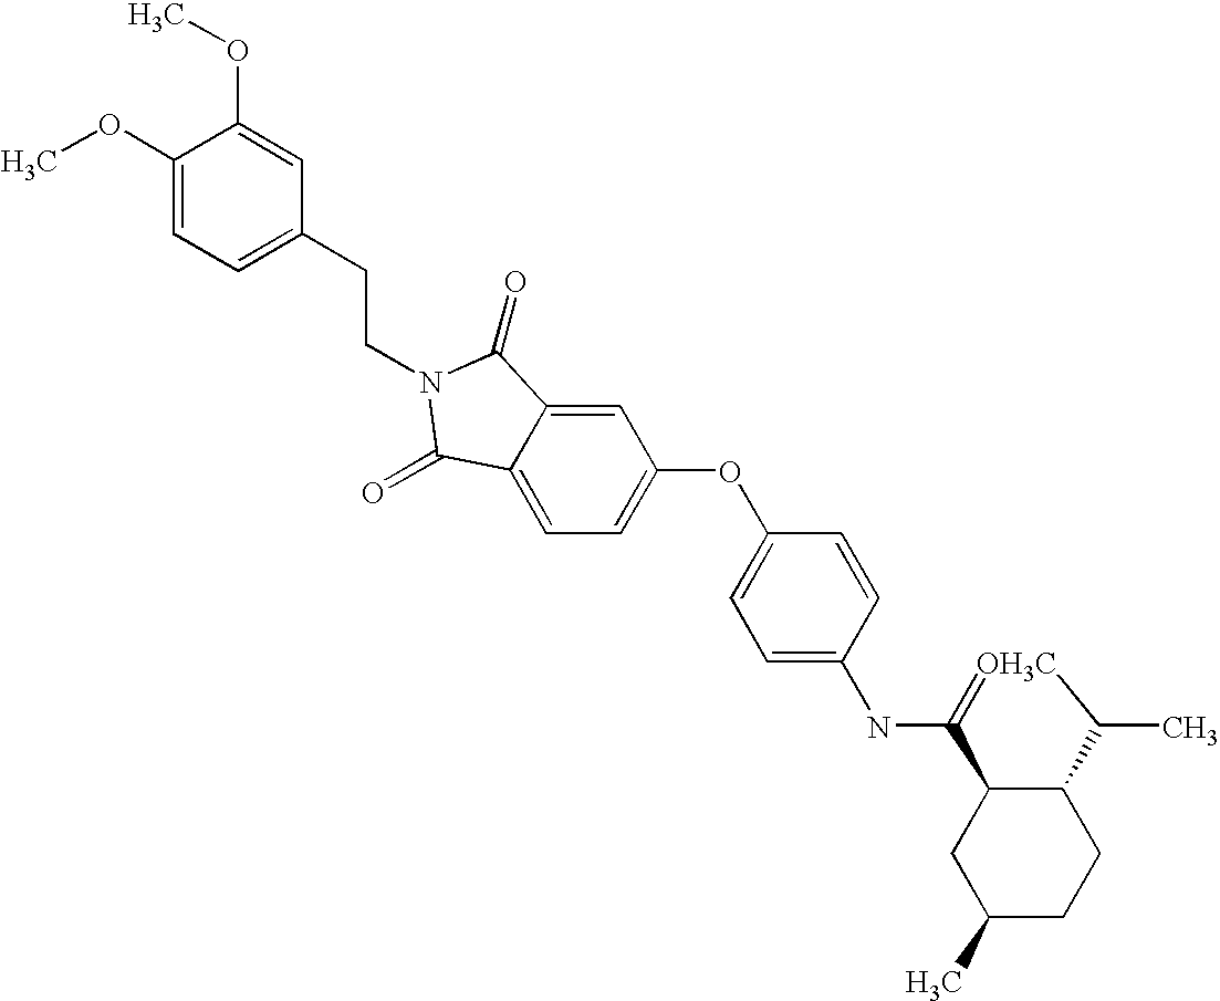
C1(OC2=CC=C(NC3=[OH3C]C(C)C4C3CC(C)CC4)C=C2)=CC=C2C(=C1)C(=O)N(CCC1=CC=C(OC)C(OC)=C1)C2=O
